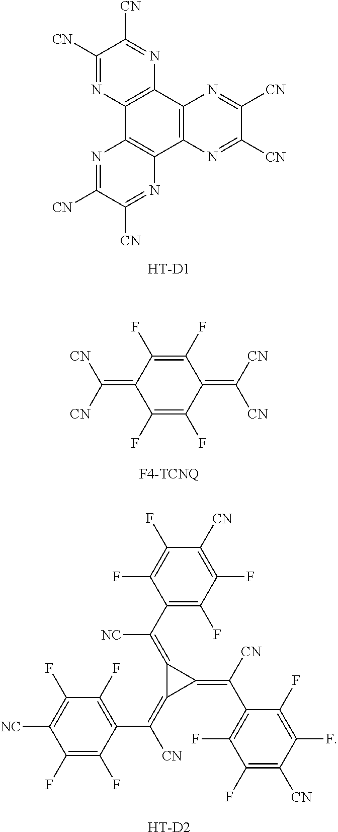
C1([CN])=NC2=C(N=C1[CN])C1=C(C3=C2N=C([CN])C([CN])=N3)N=C([CN])C([CN])=N1.[HT-D1].C1(F)=C(F)C(=C([CN])[CN])C(F)=C(F)C1=C([CN])[CN].C1(C(=C2C(=C(C3=C(F)C(F)=C([NC])C(F)=C3F)[CN])C2=C([CN])C2=C(F)C(F)=C([CN])C(F)=C2F)[NC])=C(F)C(F)=C([CN])C(F)=C1F.[HT-D2]
